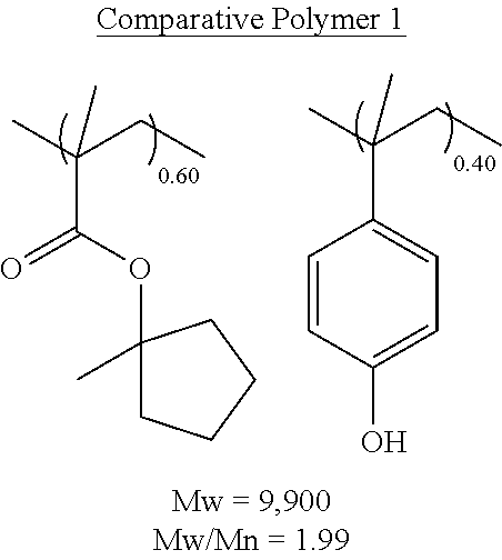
CC(CC)(C)C(=O)OC1(C)CCCC1.CC(CC)(C)C1=CC=C(O)C=C1
